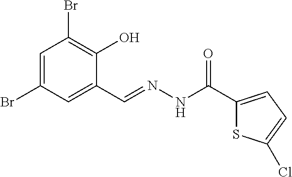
C1=C(Br)C=C(C=NNC(C2=CC=C(Cl)S2)=O)C(O)=C1Br
